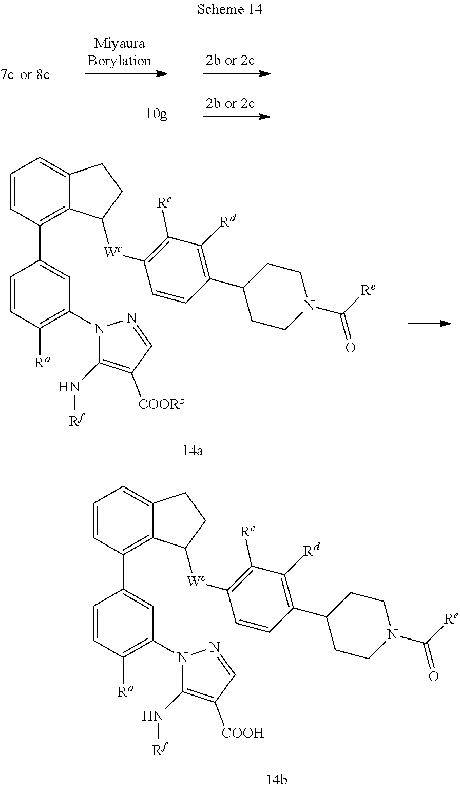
C1=CC(C2=CC(N3C(N[Rf])=C([COOH])C=N3)=C([Ra])C=C2)=C2C(=C1)CCC2[Wc]C1=C([Rc])C([Rd])=C(C2CCN(C(=O)[Re])CC2)C=C1.C1=CC(C2=CC(N3C(N[Rf])=C([COORz])C=N3)=C([Ra])C=C2)=C2C(=C1)CCC2[Wc]C1=C([Rc])C([Rd])=C(C2CCN(C(=O)[Re])CC2)C=C1
